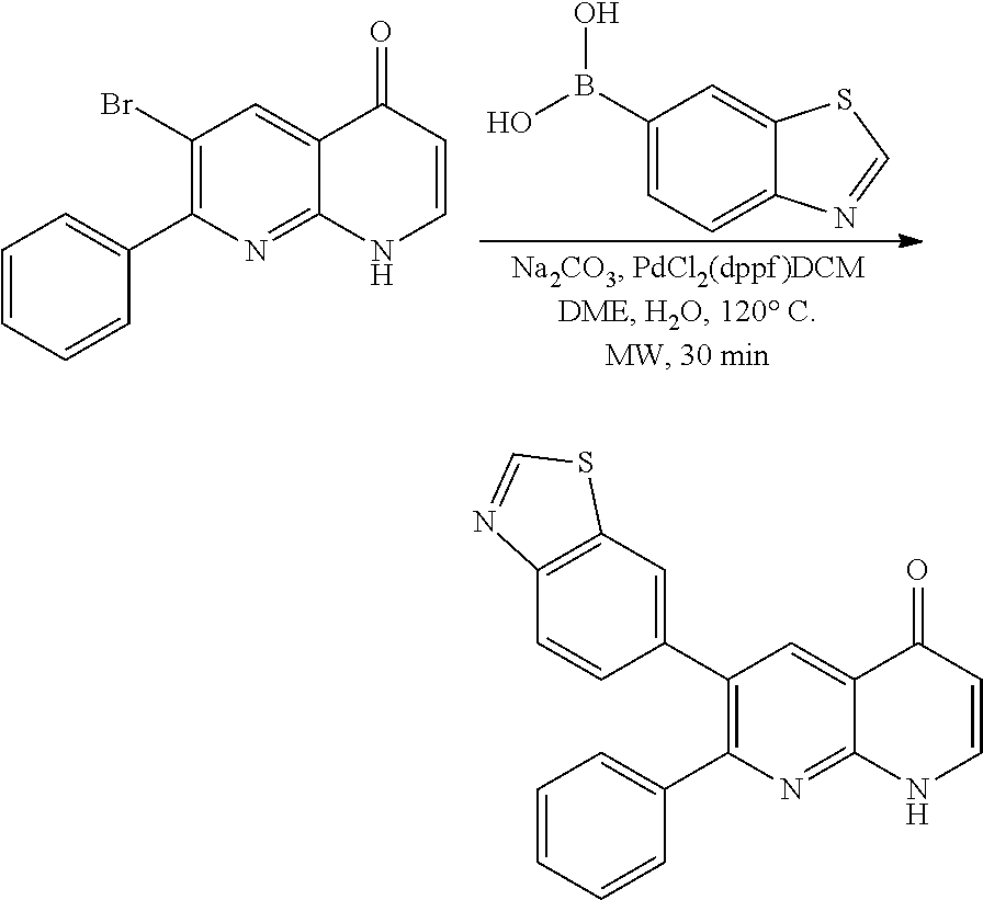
C12=CC(B(O)O)=CC=C1N=CS2.C1=CC=CC(C2=C(Br)C=C3C(=N2)NC=CC3=O)=C1.C1=CC=CC(C2=C(C3=CC4=C(C=C3)N=CS4)C=C3C(=N2)NC=CC3=O)=C1
